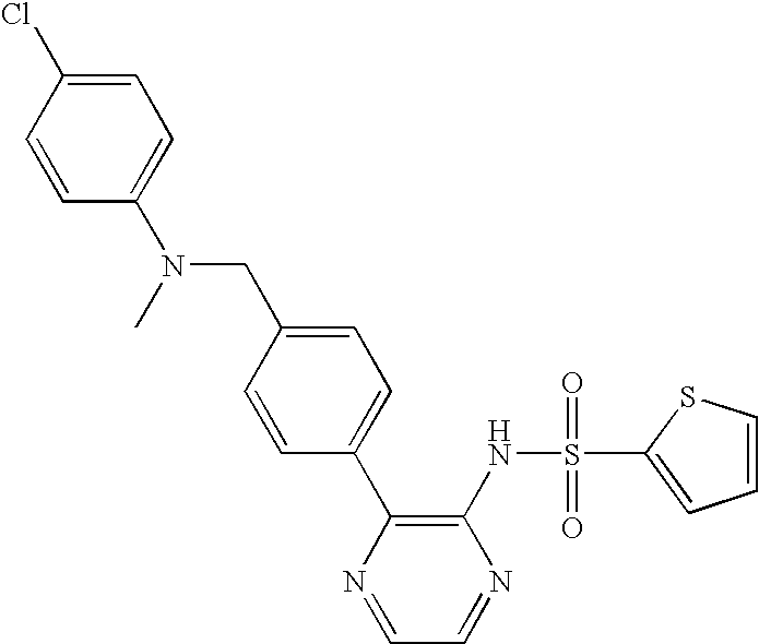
C1=C(Cl)C=CC(N(CC2=CC=C(C3=C(NS(C4=CC=CS4)(=O)=O)N=CC=N3)C=C2)C)=C1
